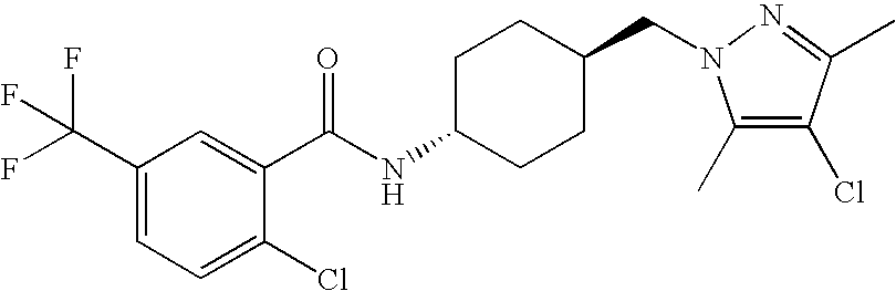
C1(C(F)(F)F)=CC=C(Cl)C(C(NC2CCC(CN3C(C)=C(Cl)C(C)=N3)CC2)=O)=C1
